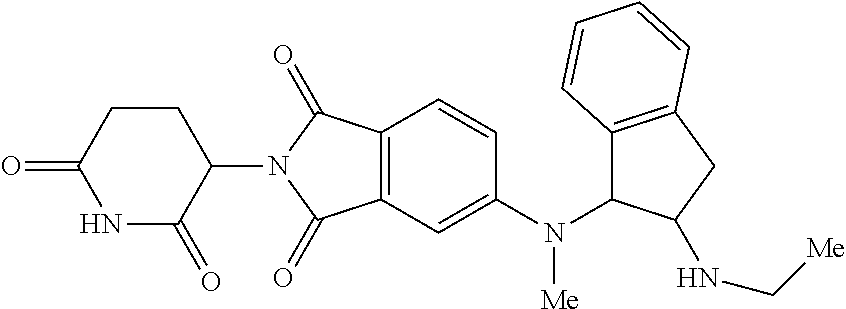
C1=CC2=C(C=C1N(C1C3=C(CC1NC[Me])C=CC=C3)[Me])C(=O)N(C1C(=O)NC(=O)CC1)C2=O
